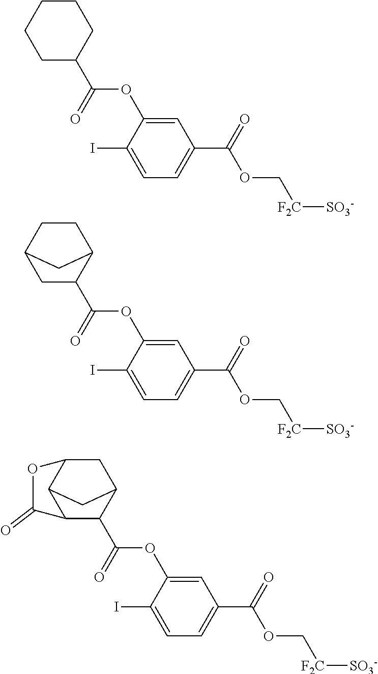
C1=C(OC(C2CCCCC2)=O)C(I)=CC=C1C(OC[F2C][SO3-])=O.C1=C(OC(C2C3CCC(C2)C3)=O)C(I)=CC=C1C(OC[F2C][SO3-])=O.C1=C(OC(C2C3CC4C(C2C(=O)O4)C3)=O)C(I)=CC=C1C(OC[F2C][SO3-])=O
